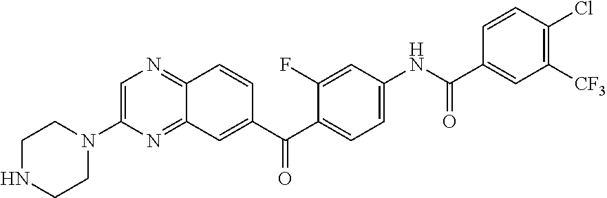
C1=C(N2CCNCC2)N=C2C(=N1)C=CC(C(C1=CC=C(NC(C3=CC([CF3])=C(Cl)C=C3)=O)C=C1F)=O)=C2
